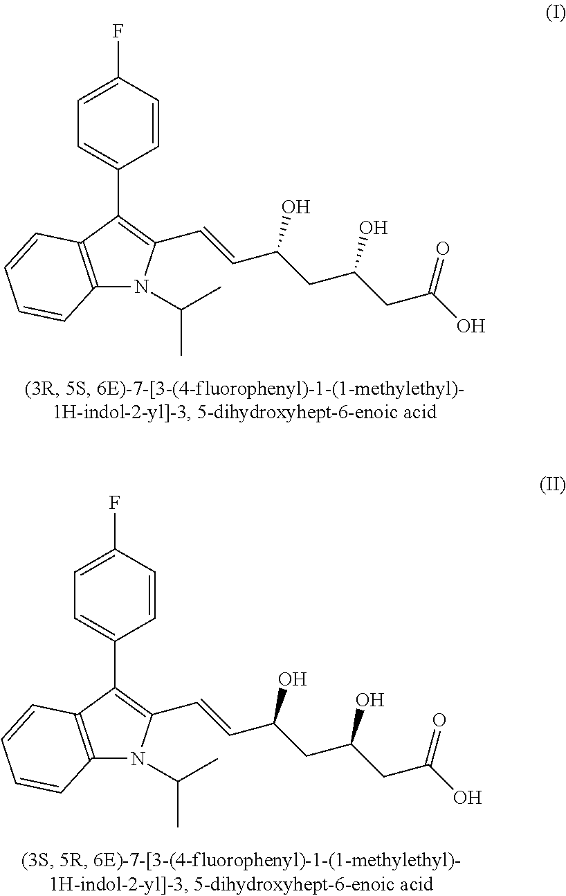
C1=CC(F)=CC=C1C1=C(C=CC(CC(CC(O)=O)O)O)N(C(C)C)C2=C1C=CC=C2.C1=CC(F)=CC=C1C1=C(C=CC(CC(CC(O)=O)O)O)N(C(C)C)C2=C1C=CC=C2
